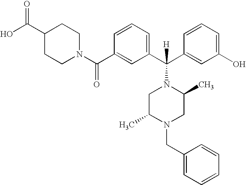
OC(C1CCN(C(C2=CC(C(C3=CC(O)=CC=C3)([H])N3CC(C)N(CC4=CC=CC=C4)CC3C)=CC=C2)=O)CC1)=O
